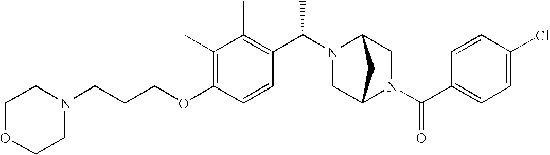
C(COC1=C(C)C(C)=C(C(N2CC3N(C(C4=CC=C(Cl)C=C4)=O)CC2C3)C)C=C1)CN1CCOCC1
